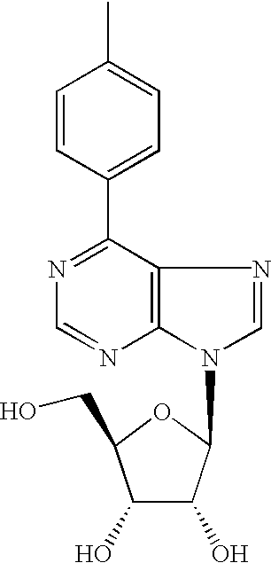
C1(C2=CC=C(C)C=C2)=NC=NC2=C1N=CN2C1C(O)C(O)C(CO)O1
